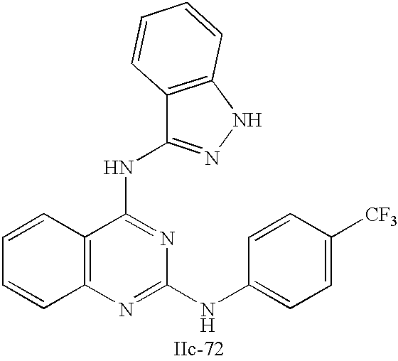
C12=C(N=C(NC3=CC=C([CF3])C=C3)N=C1NC1=NNC3=C1C=CC=C3)C=CC=C2
